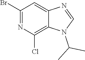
C1(Br)=NC(Cl)=C2C(=C1)N=CN2C(C)C
